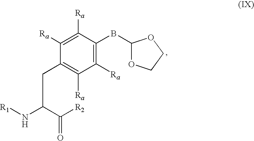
C1([Ra])=C([Ra])C(BC2OCCO2)=C([Ra])C([Ra])=C1CC(N[R1])C([R2])=O
